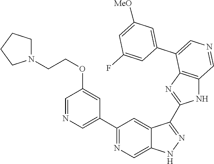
C1(C2=CN=CC(OCCN3CCCC3)=C2)=NC=C2C(=C1)C(C1=NC3=C(N1)C=NC=C3C1=CC([MeO])=CC(F)=C1)=NN2
